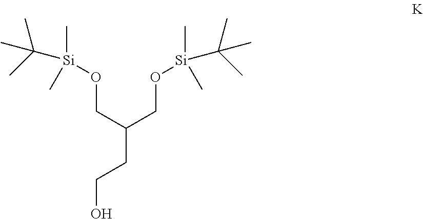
C(C(CO[Si](C)(C)C(C)(C)C)CCO)O[Si](C)(C(C)(C)C)C
